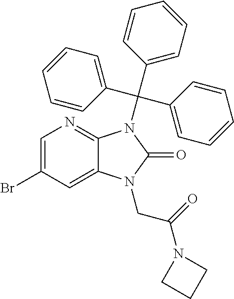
C1=C(Br)C=C2C(=N1)N(C(C1=CC=CC=C1)(C1=CC=CC=C1)C1=CC=CC=C1)C(=O)N2CC(N1CCC1)=O
